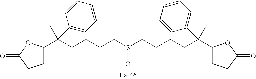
C(CCCS(=O)CCCCC(C1CCC(=O)O1)(C)C1=CC=CC=C1)C(C)(C1=CC=CC=C1)C1CCC(=O)O1
